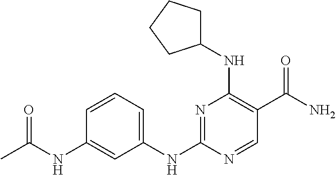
C1(NC2=NC(NC3CCCC3)=C(C(N)=O)C=N2)=CC=CC(NC(C)=O)=C1
